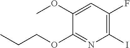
C1(OC)=CC(F)=C(I)N=C1OCCC
